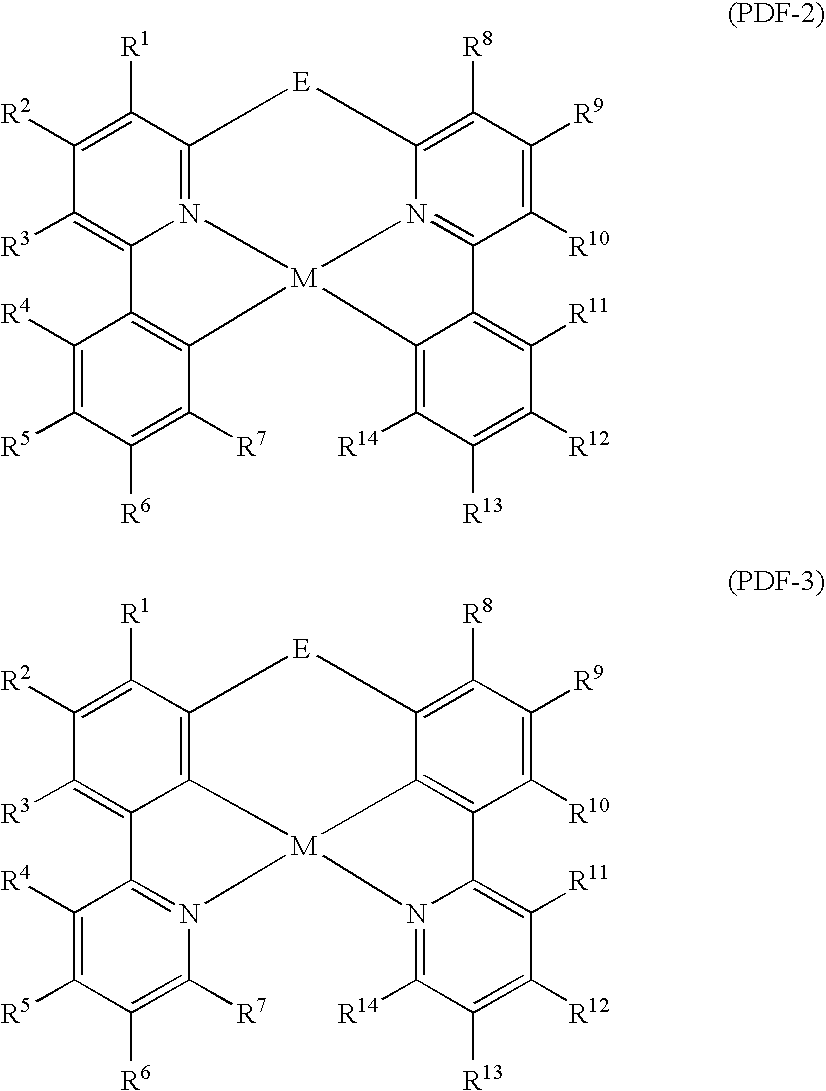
N12=C3C([R1])=C([R2])C([R3])=C1C1=C(C([R7])=C([R6])C([R5])=C1[R4])[M]21N2=C(C([R10])=C([R9])C([R8])=C2[E]3)C2=C([R11])C([R12])=C([R13])C([R14])=C21.C12=C3C([R1])=C([R2])C([R3])=C1C1=N(C([R7])=C([R6])C([R5])=C1[R4])[M]21C2=C(C([R10])=C([R9])C([R8])=C2[E]3)C2=C([R11])C([R12])=C([R13])C([R14])=N21
